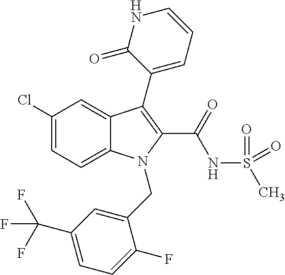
C12=CC=C(Cl)C=C1C(C1=CC=CNC1=O)=C(C(=O)NS(C)(=O)=O)N2CC1=CC(C(F)(F)F)=CC=C1F
